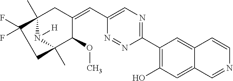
C1(C2=C(O)C=C3C(=C2)C=CN=C3)=NC=C(C=C2CC3(C)N([H])C(C)(C2OC)CC3(F)F)N=N1
